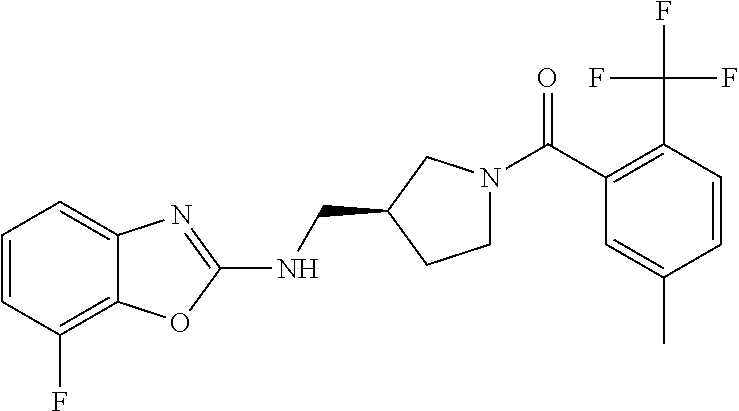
C1=CC(F)=C2C(=C1)N=C(NCC1CCN(C(C3=C(C(F)(F)F)C=CC(C)=C3)=O)C1)O2
